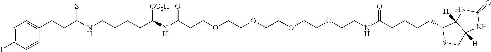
C1=C(I)C=CC(CCC(NCCCCC(NC(CCOCCOCCOCCOCCNC(CCCCC2SCC3([H])C2([H])NC(=O)N3)=O)=O)[CO2H])=S)=C1
